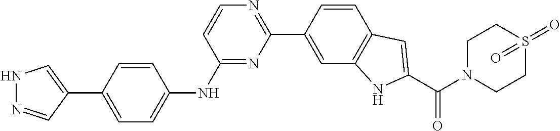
N1N=CC(C2=CC=C(NC3=NC(C4=CC5=C(C=C4)C=C(C(N4CCS(=O)(=O)CC4)=O)N5)=NC=C3)C=C2)=C1
